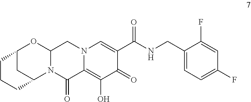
C1(CNC(C2=CN3C(=C(O)C2=O)C(=O)N2C(C3)OC3CC2CCC3)=O)=CC=C(F)C=C1F
